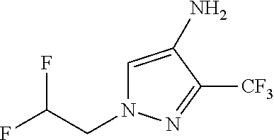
C1=C(N)C([CF3])=NN1CC(F)F
